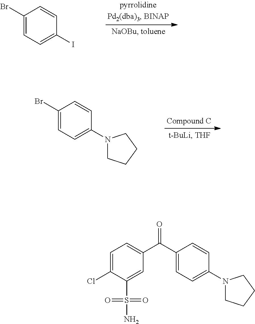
C1(Br)=CC=C(I)C=C1.C1(Br)=CC=C(N2CCCC2)C=C1.C1=C(Cl)C(S(=O)(=O)N)=CC(C(C2=CC=C(N3CCCC3)C=C2)=O)=C1
